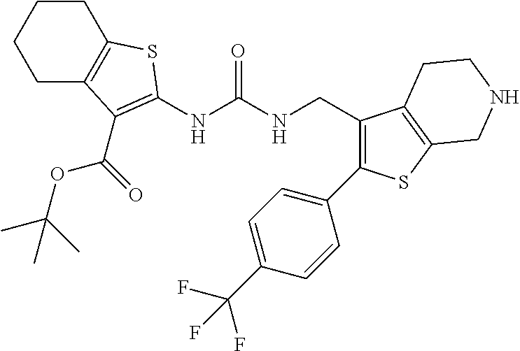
C(OC(C)(C)C)(=O)C1=C(NC(NCC2=C(C3=CC=C(C(F)(F)F)C=C3)SC3=C2CCNC3)=O)SC2=C1CCCC2
